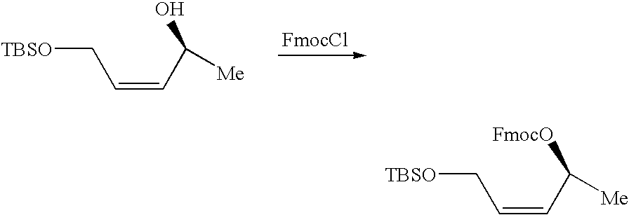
[TBSO]CC=CC([Me])O.[FmocCl].[TBSO]CC=CC([Me])[FmocO]
